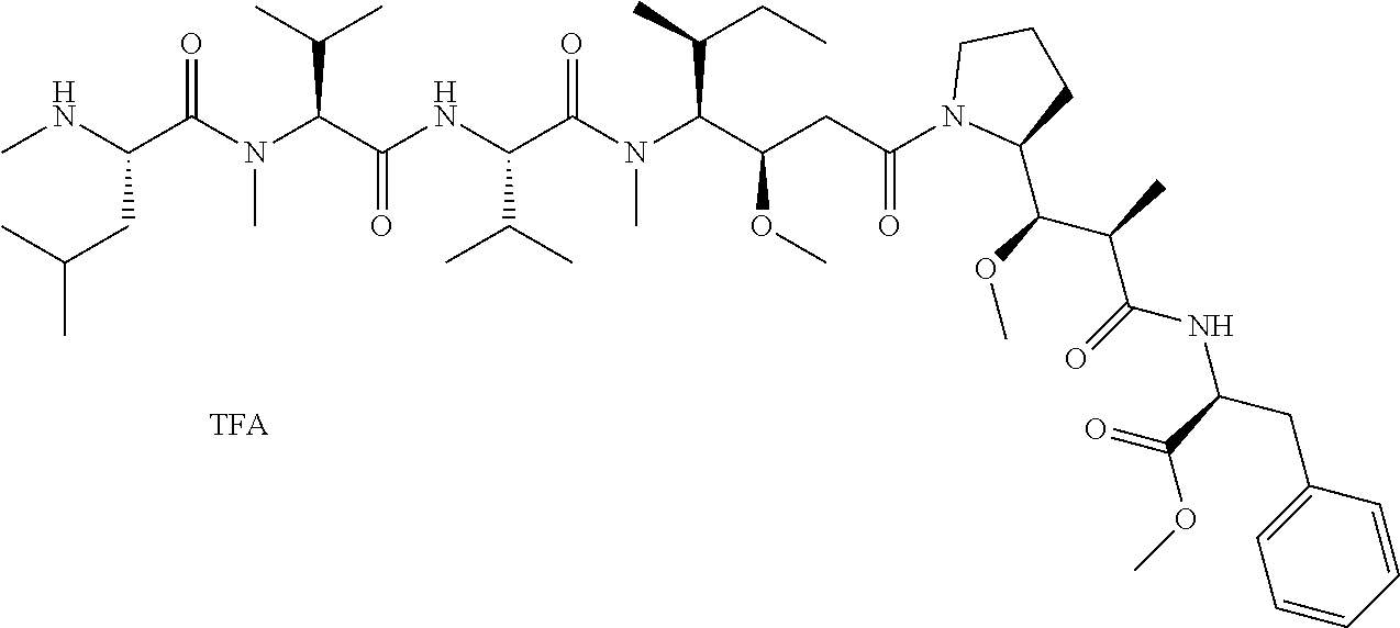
CNC(C(N(C(C(NC(C(N(C(C(CC(N1C(C(OC)C(C)C(=O)NC(C(=O)OC)CC2=CC=CC=C2)CCC1)=O)OC)C(C)CC)C)=O)C(C)C)=O)C(C)C)C)=O)CC(C)C
